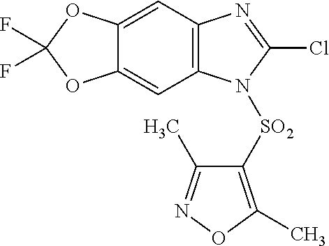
C12=C(C=C3C(=C1)OC(F)(F)O3)N=C(Cl)N2[SO2]C1=C(C)ON=C1C
